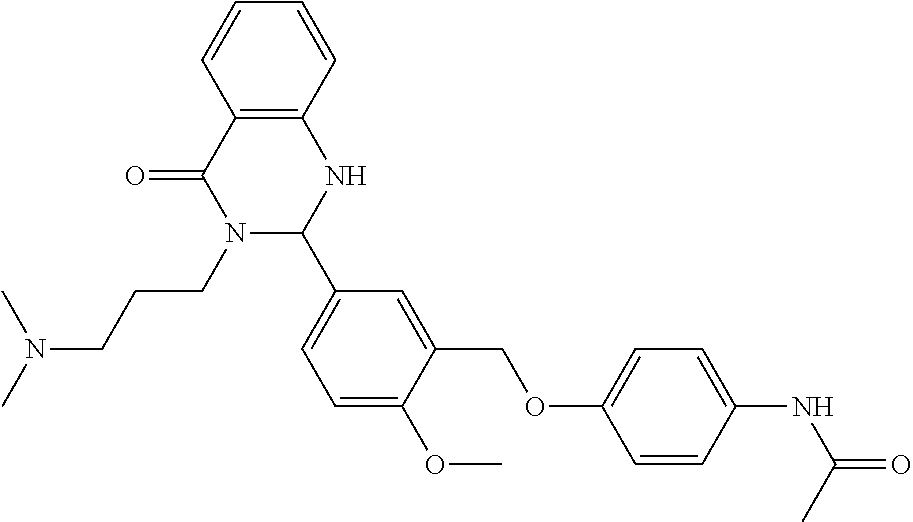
C12=C(C=CC=C1)NC(C1=CC=C(OC)C(COC3=CC=C(NC(C)=O)C=C3)=C1)N(CCCN(C)C)C2=O
